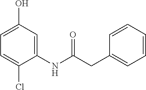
C1=C(Cl)C(NC(=O)CC2=CC=CC=C2)=CC(O)=C1
